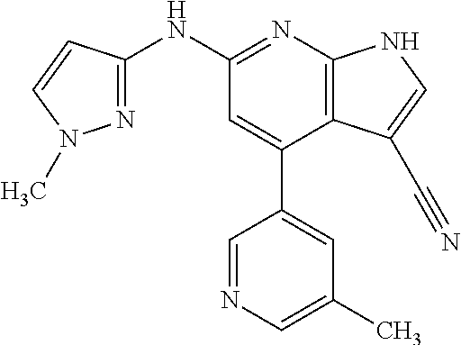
C1(NC2=NN(C)C=C2)=NC2=C(C(C3=CC(C)=CN=C3)=C1)C(C#N)=CN2
